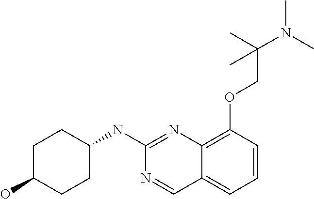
C1C(O)CCC(NC2=NC3=C(OCC(N(C)C)(C)C)C=CC=C3C=N2)C1
